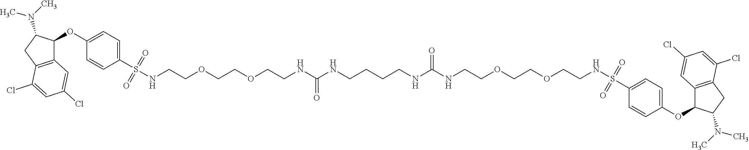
C12=C(CC(N(C)C)C1OC1=CC=C(S(NCCOCCOCCNC(NCCCCNC(NCCOCCOCCNS(C3=CC=C(OC4C5=C(CC4N(C)C)C(Cl)=CC(Cl)=C5)C=C3)(=O)=O)=O)=O)(=O)=O)C=C1)C(Cl)=CC(Cl)=C2
